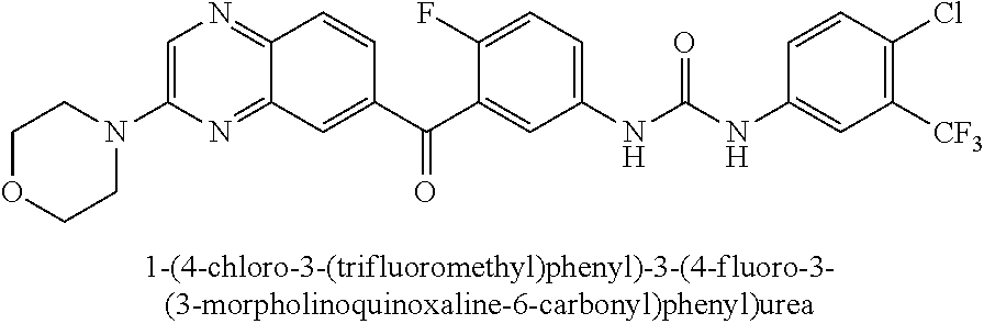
C1=C(N2CCOCC2)N=C2C(=N1)C=CC(C(C1=CC(NC(NC3=CC([CF3])=C(Cl)C=C3)=O)=CC=C1F)=O)=C2
